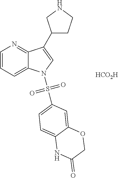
[HCO2H].C1=CC=C2C(=N1)C(C1CCNC1)=CN2S(=O)(=O)C1=CC=C2C(=C1)OCC(=O)N2
